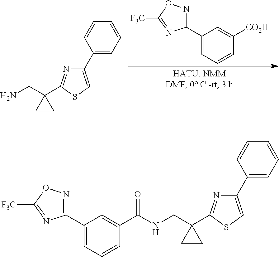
C1(C2=CC=CC(C(NCC3(C4=NC(C5=CC=CC=C5)=CS4)CC3)=O)=C2)=NOC([F3C])=N1.C1(C2=CC=CC([CO2H])=C2)=NOC([F3C])=N1.C1(CN)(C2=NC(C3=CC=CC=C3)=CS2)CC1
